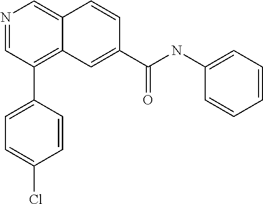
N1=CC(C2=CC=C(Cl)C=C2)=C2C(=C1)C=CC(C(NC1=CC=CC=C1)=O)=C2
